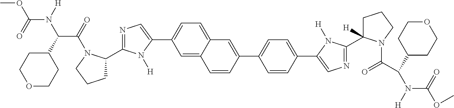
C1(C2CCCN2C(=O)C(C2CCOCC2)N([H])C(=O)OC)=NC=C(C2=CC=C3C(=C2)C=CC(C2=CC=C(C4=CN=C(C5([H])CCCN5C(C(N([H])C(=O)OC)C5CCOCC5)=O)N4[H])C=C2)=C3)N1[H]
